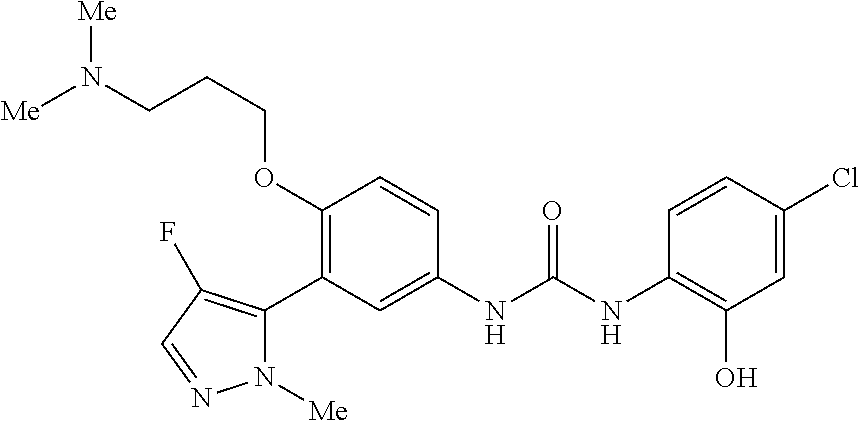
C1(OCCCN([Me])[Me])=C(C2=C(F)C=NN2[Me])C=C(NC(NC2=C(O)C=C(Cl)C=C2)=O)C=C1
